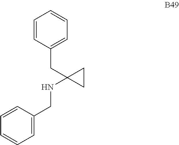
C1=CC(CC2(NCC3=CC=CC=C3)CC2)=CC=C1
